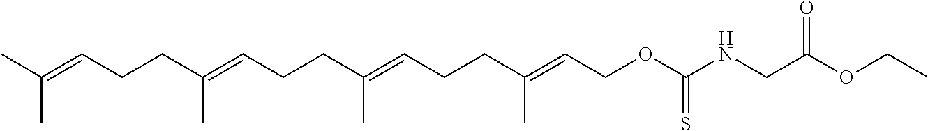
C(=CCCC(=CCCC(=CCOC(NCC(OCC)=O)=S)C)C)(C)CCC=C(C)C
